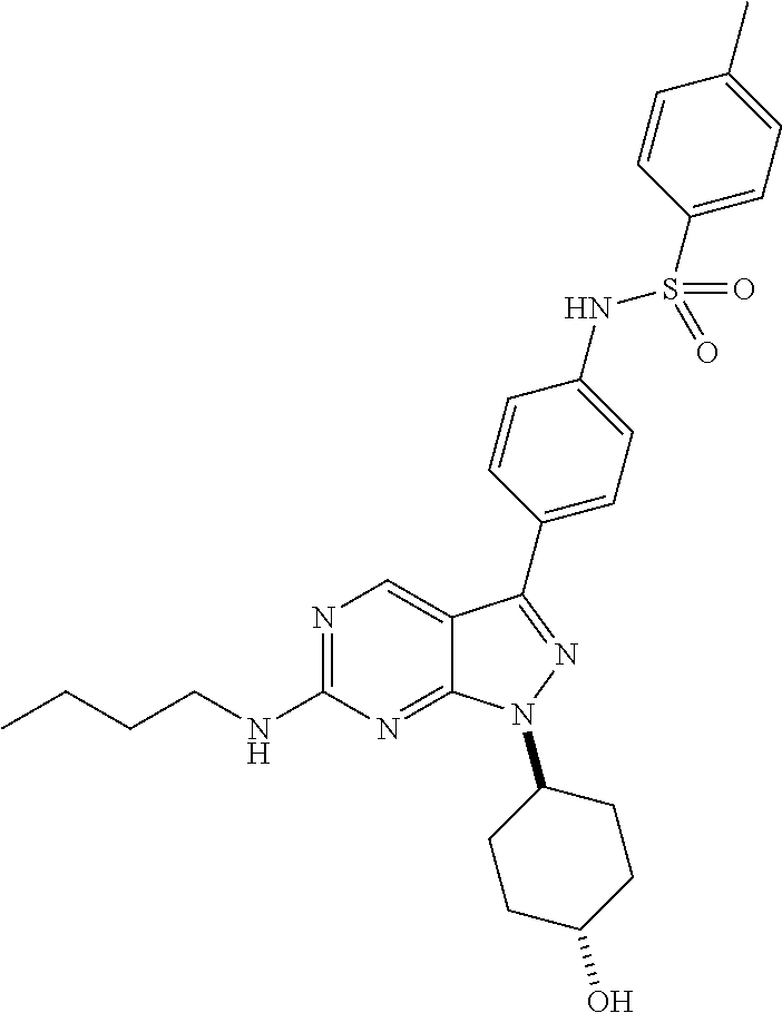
N1=C(NCCCC)N=C2C(=C1)C(C1=CC=C(NS(C3=CC=C(C)C=C3)(=O)=O)C=C1)=NN2C1CCC(O)CC1
